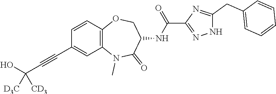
C1=CC2=C(C=C1C#CC(O)([D3C])[CD3])N(C)C(=O)C(NC(=O)C1=NNC(CC3=CC=CC=C3)=N1)CO2
